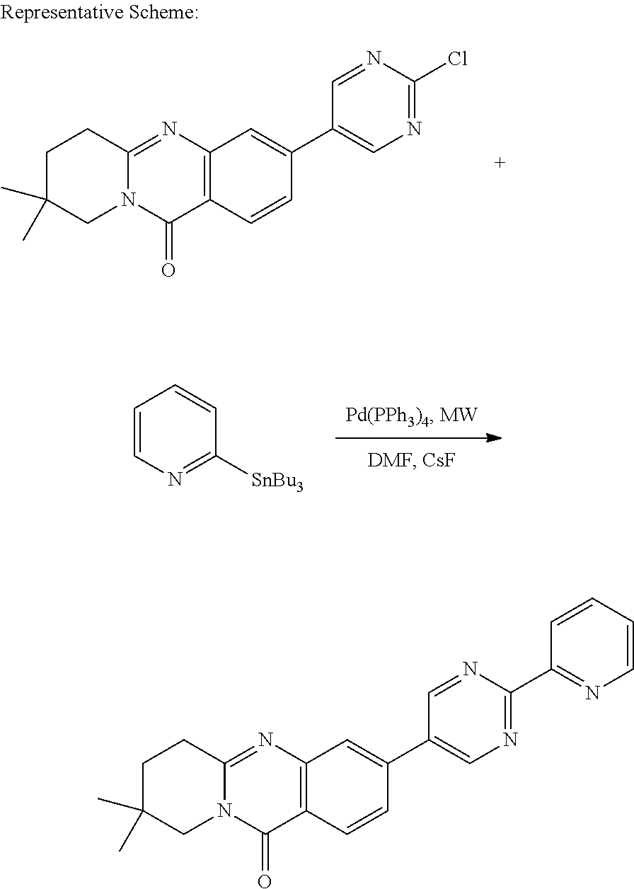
C12=C(C=CC(C3=CN=C(Cl)N=C3)=C1)C(=O)N1C(=N2)CCC(C)(C)C1.C1=CN=C([SnBu3])C=C1.C12=C(C=CC(C3=CN=C(C4=NC=CC=C4)N=C3)=C1)C(=O)N1C(=N2)CCC(C)(C)C1
